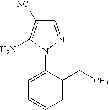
C1=NN(C2=CC=CC=C2CC)C(N)=C1[NC]
